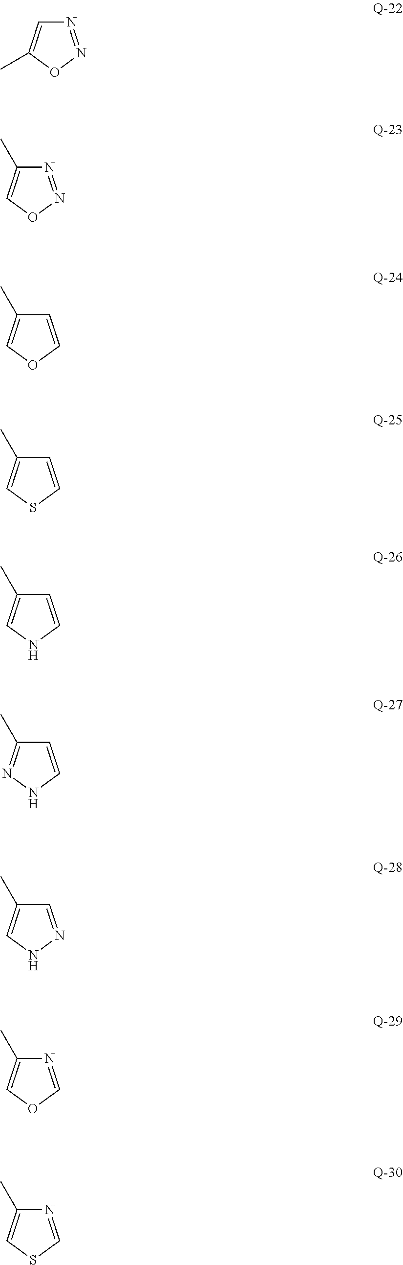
N1=NOC(C)=C1.N1=NOC=C1C.C1=COC=C1C.C1=CSC=C1C.C1=CNC=C1C.C1=CNN=C1C.C1(C)=CNN=C1.N1=COC=C1C.N1=CSC=C1C
